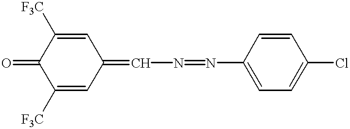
C1([F3C])=CC(=CN=NC2=CC=C(Cl)C=C2)C=C([F3C])C1=O
